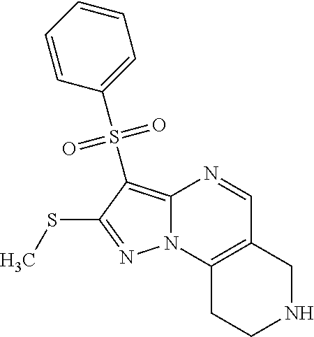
C12=C(S(C3=CC=CC=C3)(=O)=O)C(SC)=NN1C1=C(C=N2)CNCC1
